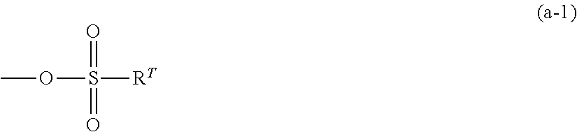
COS([RT])(=O)=O
